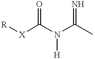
C(=O)([X][R])N(C(C)=N)[H]
